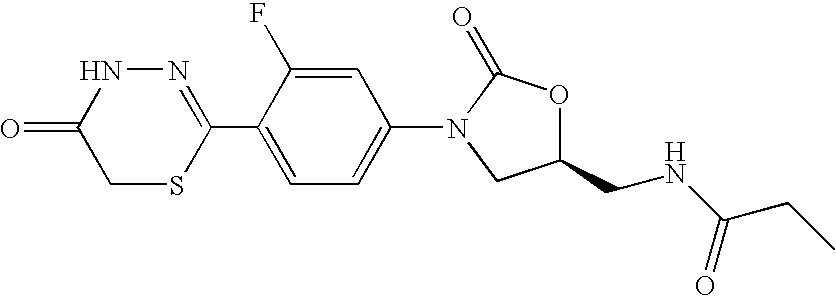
N1=C(C2=CC=C(N3CC(CNC(CC)=O)OC3=O)C=C2F)SCC(=O)N1
